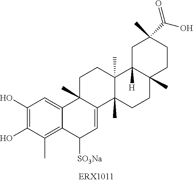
C1(O)=C(O)C(C)=C2C(=C1)C1(C)C(=CC2[SO3Na])C2(C)C(C)(CC1)C1([H])C(C)(CC2)CCC(C)(C(O)=O)C1
